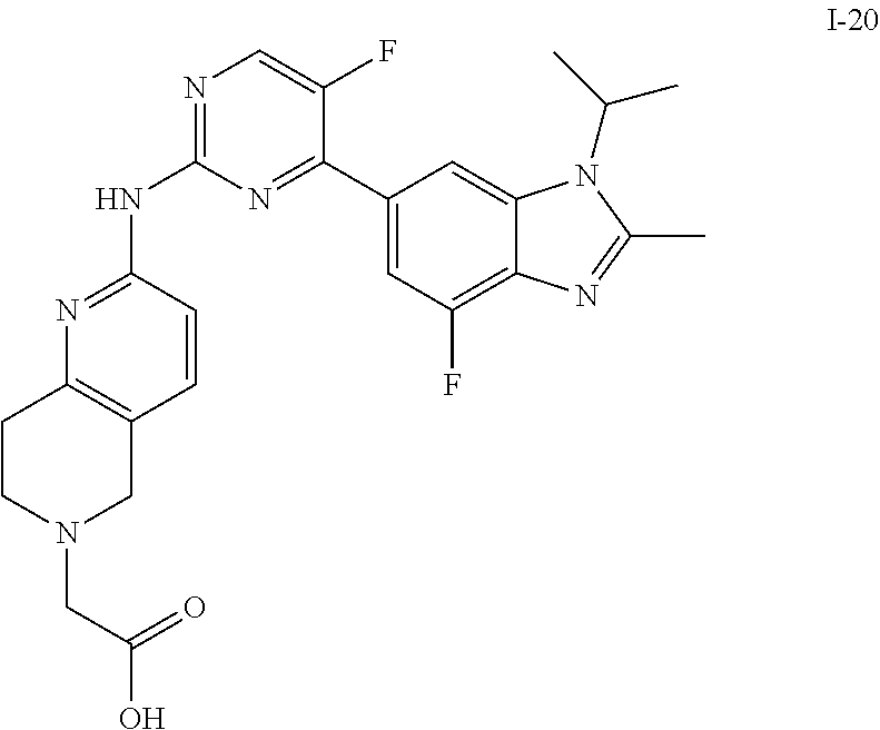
N1=C(NC2=NC3=C(C=C2)CN(CC(O)=O)CC3)N=C(C2=CC(F)=C3C(=C2)N(C(C)C)C(C)=N3)C(F)=C1
